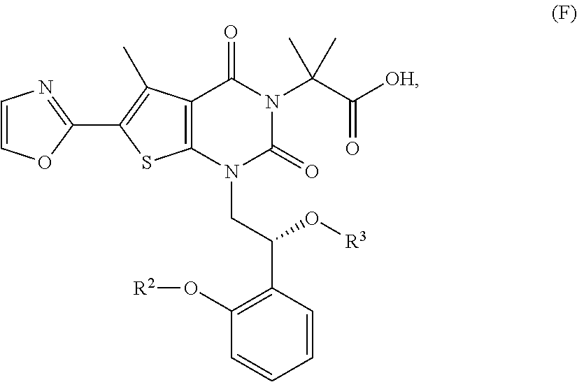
C1=COC(C2=C(C)C3=C(S2)N(CC(C2=C(O[R2])C=CC=C2)O[R3])C(=O)N(C(C([OH])=O)(C)C)C3=O)=N1
